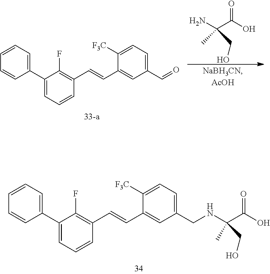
C1=CC(C2=CC=CC(C=CC3=CC(CNC(C(O)=O)(C)CO)=CC=C3[F3C])=C2F)=CC=C1.O=C(C(C)(N)CO)O.C1=CC(C2=CC=CC(C=CC3=CC(C=O)=CC=C3[F3C])=C2F)=CC=C1
